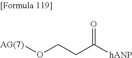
O(CCC([hANP])=O)[AG(7)]
